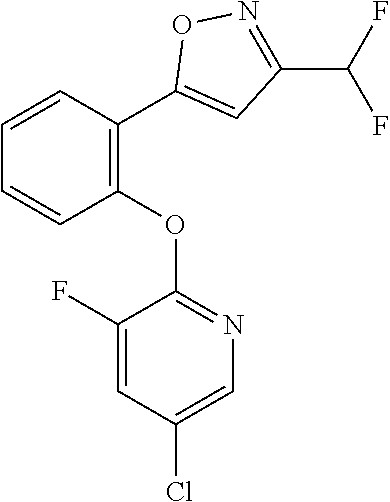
C1(OC2=NC=C(Cl)C=C2F)=C(C2=CC(C(F)F)=NO2)C=CC=C1
